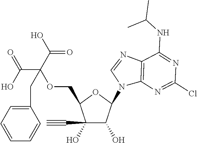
C1(C#C)(O)C(O)C(N2C3=C(N=C2)C(NC(C)C)=NC(Cl)=N3)OC1COC(CC1=CC=CC=C1)(C(=O)O)C(=O)O
